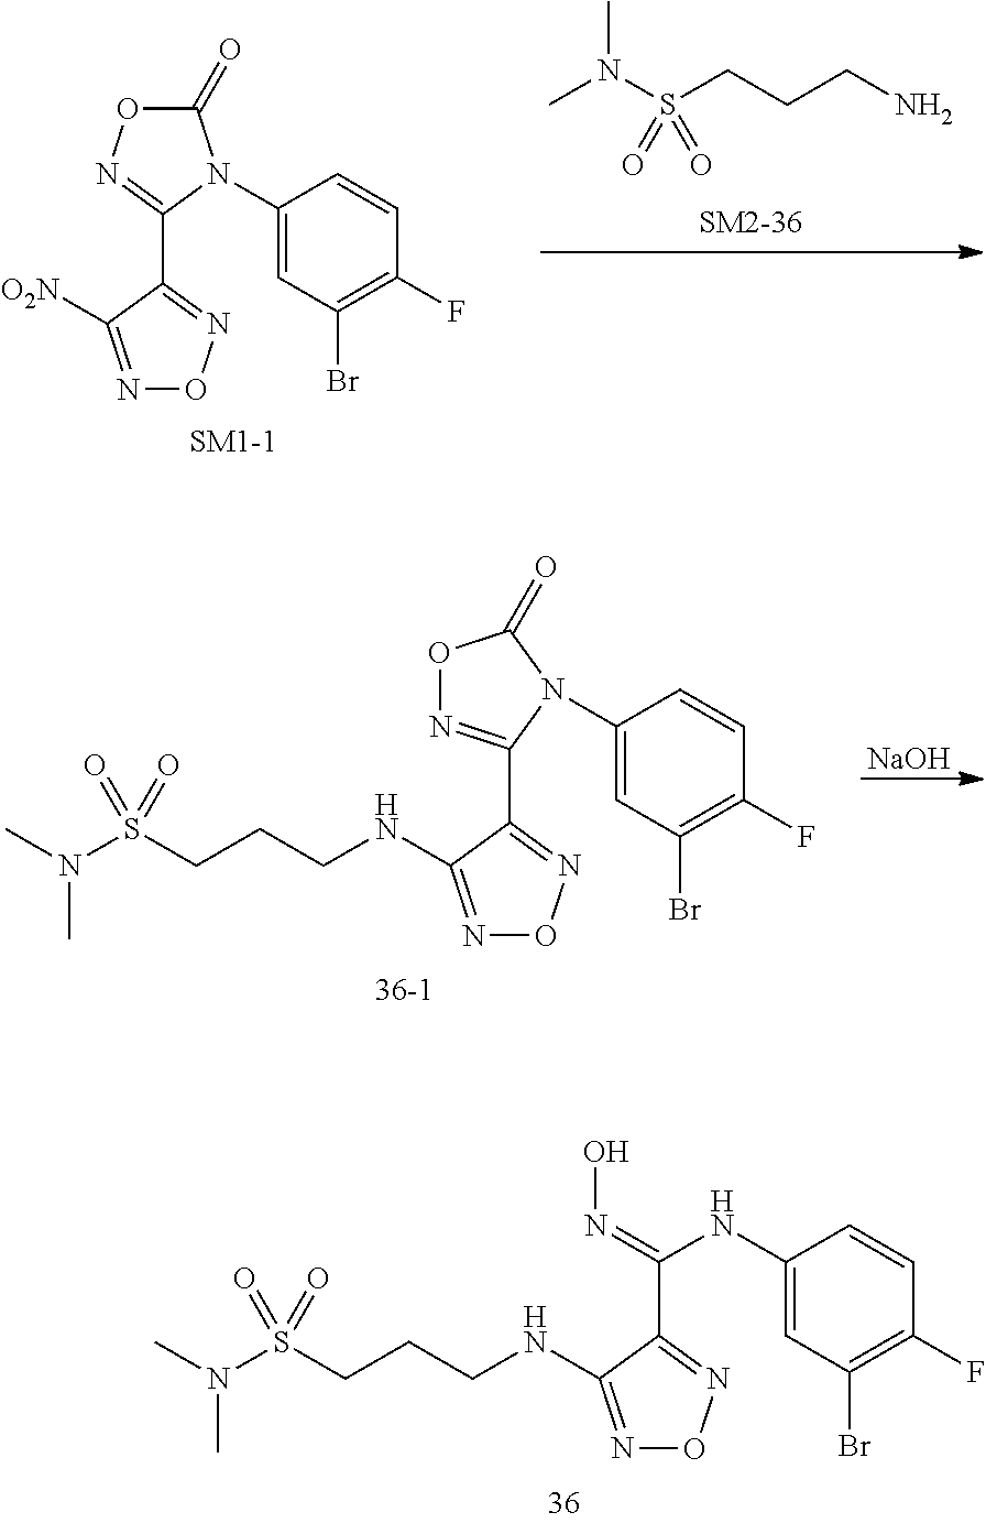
C(NC1=NON=C1C(=NO)NC1=CC(Br)=C(F)C=C1)CCS(N(C)C)(=O)=O.N(S(CCCNC1=NON=C1C1=NOC(=O)N1C1=CC(Br)=C(F)C=C1)(=O)=O)(C)C.[NaOH].N(S(CCCN)(=O)=O)(C)C.C1(N2C(C3=NON=C3[O2N])=NOC2=O)=CC(Br)=C(F)C=C1
